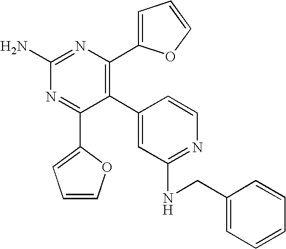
C1(C2=CC(NCC3=CC=CC=C3)=NC=C2)=C(C2=CC=CO2)N=C(N)N=C1C1=CC=CO1
